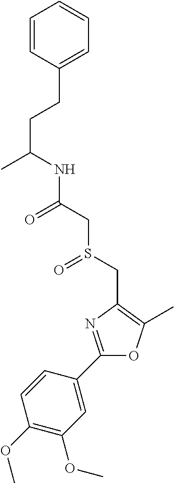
CC(CCC1=CC=CC=C1)NC(CS(CC1=C(C)OC(C2=CC(OC)=C(OC)C=C2)=N1)=O)=O
